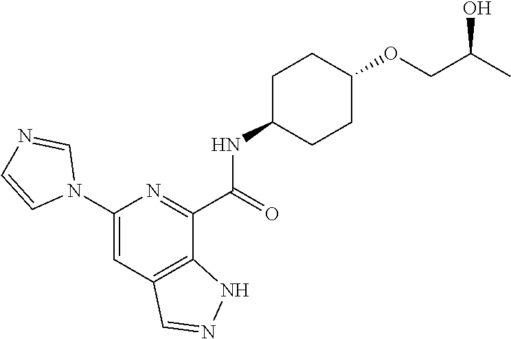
C1(N2C=NC=C2)=CC2=C(C(C(=O)NC3CCC(OCC(C)O)CC3)=N1)NN=C2
